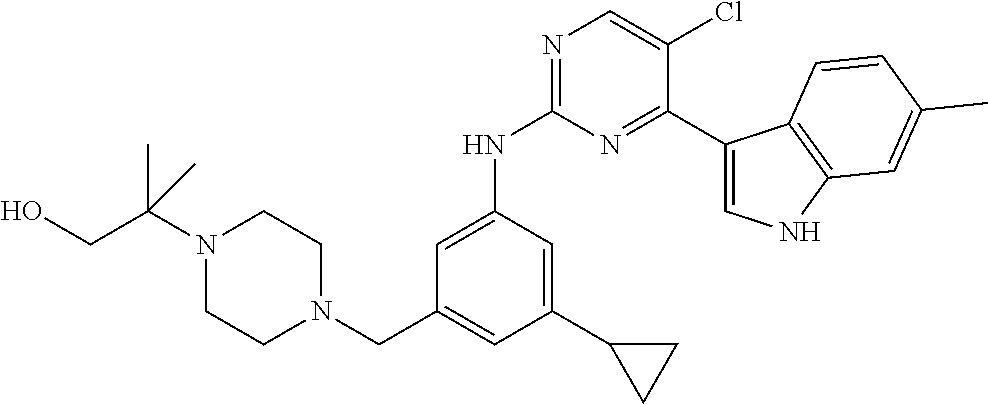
C(C1=CC(C2CC2)=CC(NC2=NC=C(Cl)C(C3=CNC4=C3C=CC(C)=C4)=N2)=C1)N1CCN(C(CO)(C)C)CC1
